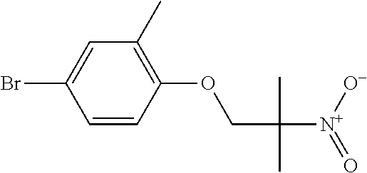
C1=CC(OCC(C)(C)[N+]([O-])=O)=C(C)C=C1Br
